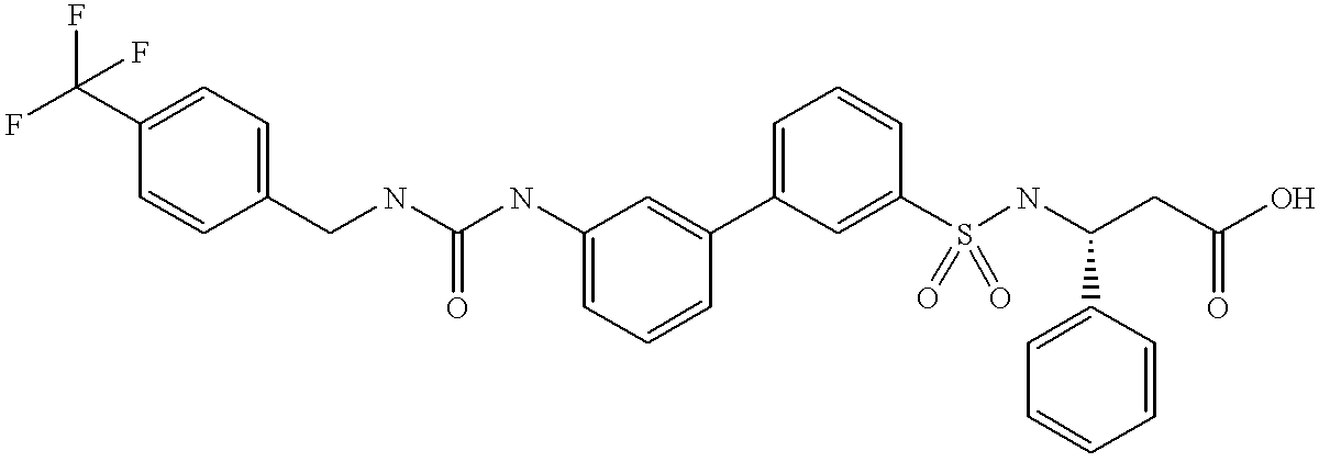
C1=C(NC(NCC2=CC=C(C(F)(F)F)C=C2)=O)C=C(C2=CC=CC(S(NC(CC(O)=O)C3=CC=CC=C3)(=O)=O)=C2)C=C1
